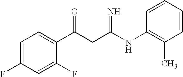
C1=C(F)C=C(F)C(C(CC(NC2=C(C)C=CC=C2)=N)=O)=C1
